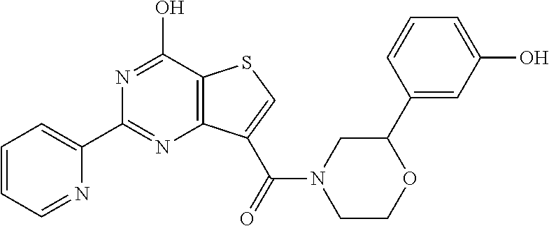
N1=C(O)C2=C(N=C1C1=CC=CC=N1)C(C(=O)N1CCOC(C3=CC(O)=CC=C3)C1)=CS2
